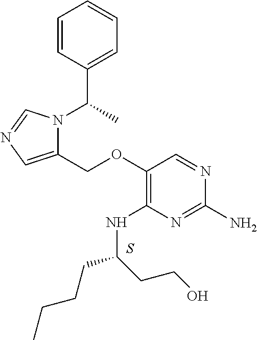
C1(OCC2=CN=CN2C(C)C2=CC=CC=C2)=C(NC(CCO)CCCC)N=C(N)N=C1.S
